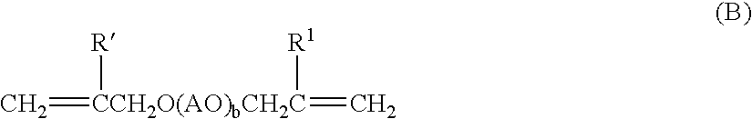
C=[CCH2O(AO)bCH2C](=C)([R1])[R]
